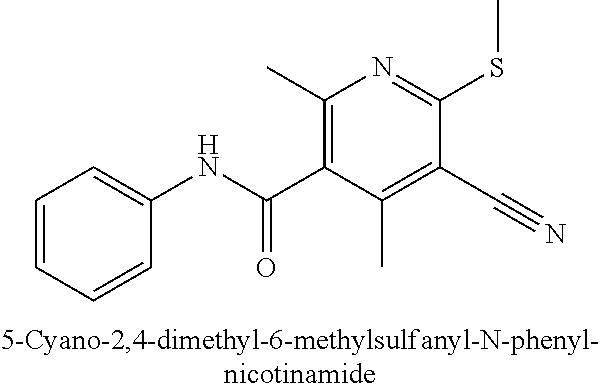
C1=CC=CC(NC(=O)C2=C(C)N=C(SC)C(C#N)=C2C)=C1
